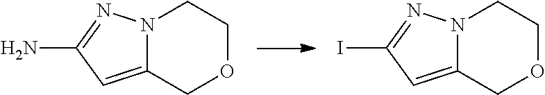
C12=CC(N)=NN1CCOC2.C12=CC(I)=NN1CCOC2
